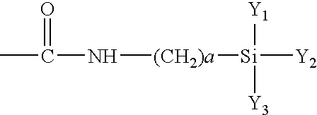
CC(N[(CH2)a][Si]([Y2])([Y1])[Y3])=O
